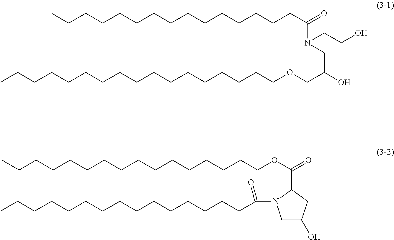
CCCCCCCCCCCCCCCCCOCC(O)CN(C(CCCCCCCCCCCCCCC)=O)CCO.C1C(O)CC(C(=O)OCCCCCCCCCCCCCCCC)N1C(CCCCCCCCCCCCCCC)=O
